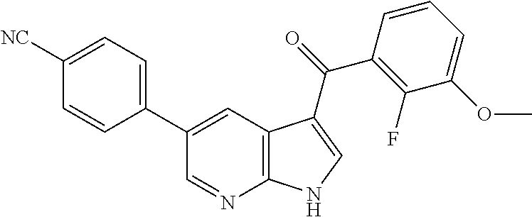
C12=C(C=C(C3=CC=C([NC])C=C3)C=N1)C(C(C1=C(F)C(OC)=CC=C1)=O)=CN2
